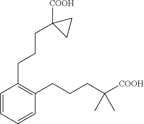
C1=CC=CC(CCCC([COOH])(C)C)=C1CCCC1([COOH])CC1
